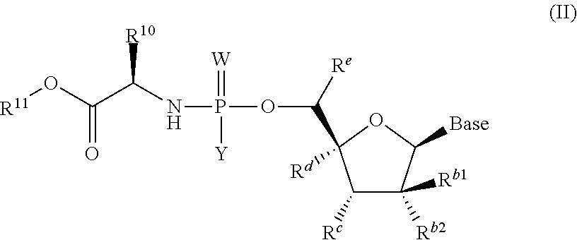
C1([Rc])C([Rb2])([Rb1])C([Base])OC1(C(OP(NC(C(=O)O[R11])[R10])(=[W])[Y])[Re])[Rd]
